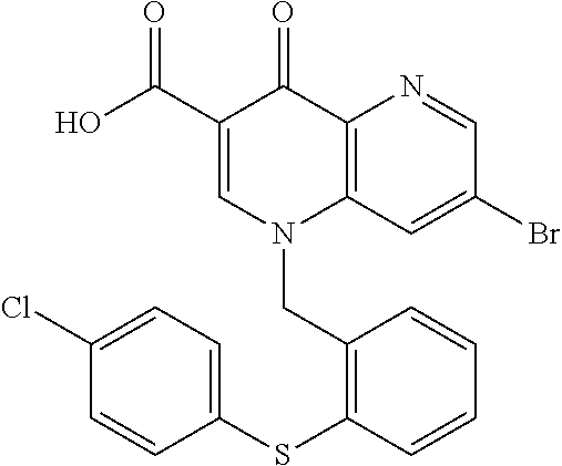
C1(C(O)=O)=CN(CC2=C(SC3=CC=C(Cl)C=C3)C=CC=C2)C2=C(C1=O)N=CC(Br)=C2
